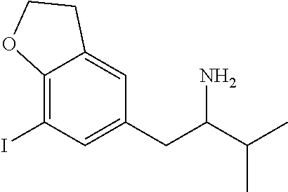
C12=C(I)C=C(CC(C(C)C)N)C=C1CCO2
